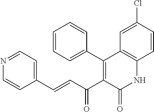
N1=CC=C(C=CC(C2=C(C3=CC=CC=C3)C3=C(NC2=O)C=CC(Cl)=C3)=O)C=C1
